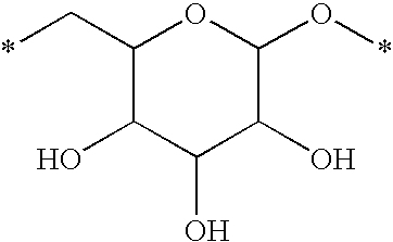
C1(C*)C(O)C(O)C(O)C(O*)O1
